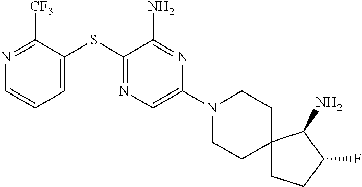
C1([CF3])=NC=CC=C1SC1=NC=C(N2CCC3(CC2)CCC(F)C3N)N=C1N
